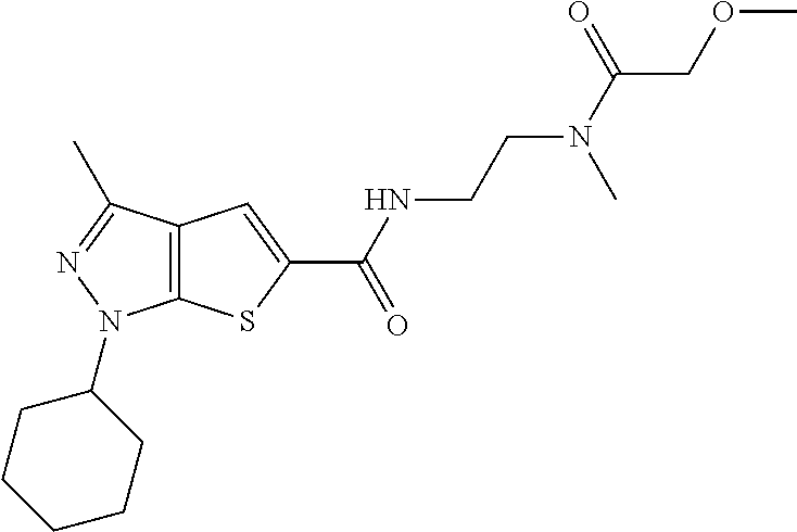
C12=C(C(C)=NN1C1CCCCC1)C=C(C(NCCN(C(COC)=O)C)=O)S2
